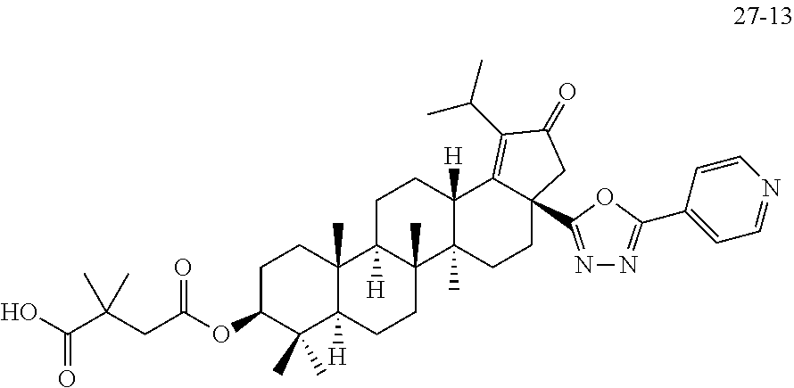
OC(C(CC(OC1C(C)(C)C2([H])C(C)(CC1)C1([H])C(C)(CC2)C2(C)C([H])(CC1)C1=C(C(C)C)C(=O)CC1(C1=NN=C(C3=CC=NC=C3)O1)CC2)=O)(C)C)=O
